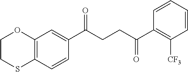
C12=C(C=CC(C(CCC(C3=C([CF3])C=CC=C3)=O)=O)=C1)SCCO2
